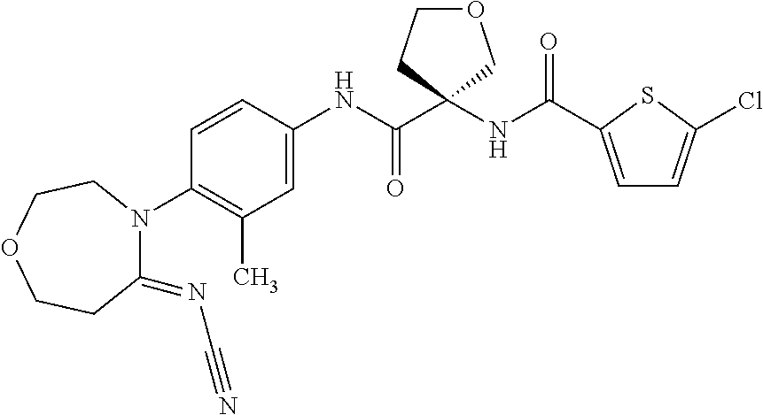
N(C(C1(NC(C2=CC=C(Cl)S2)=O)COCC1)=O)C1=CC(C)=C(N2C(=NC#N)CCOCC2)C=C1
